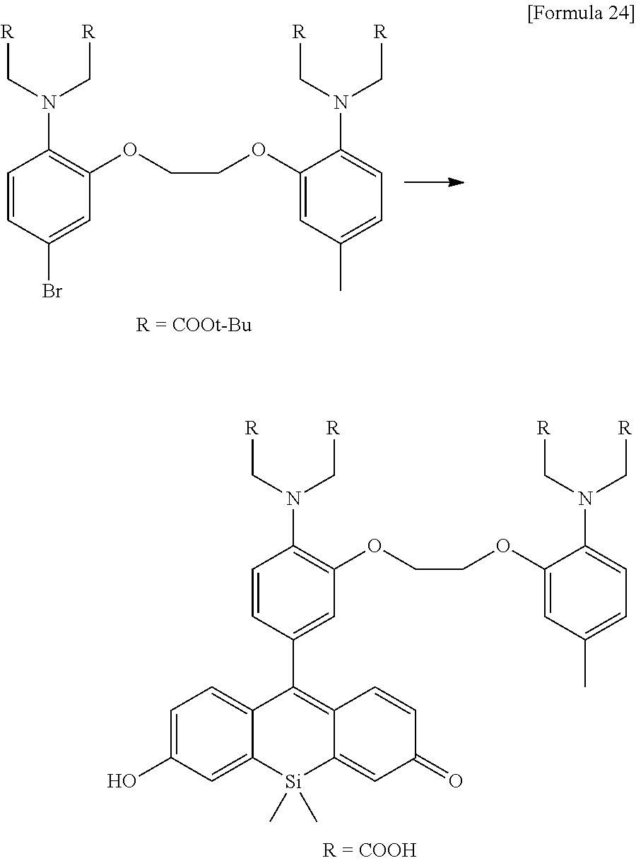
C1=CC(Br)=CC(OCCOC2=CC(C)=CC=C2N(C[R])C[R])=C1N(C[R])C[R].C1=CC(C2=C3C(=CC(=O)C=C3)[Si](C)(C)C3=CC(O)=CC=C23)=CC(OCCOC2=CC(C)=CC=C2N(C[R])C[R])=C1N(C[R])C[R]
